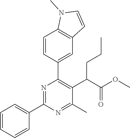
C1=CC=CC(C2=NC(C3=CC4=C(C=C3)N(C)C=C4)=C(C(C(OC)=O)CCC)C(C)=N2)=C1
